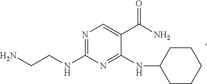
N1=C(NCCN)N=C(NC2CCCCC2)C(C(N)=O)=C1
